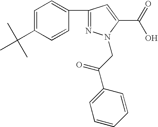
C1=CC(C(CN2N=C(C3=CC=C(C(C)(C)C)C=C3)C=C2C(O)=O)=O)=CC=C1
